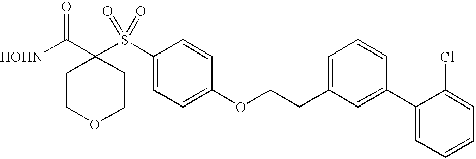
[HOHN]C(C1(S(C2=CC=C(OCCC3=CC=CC(C4=CC=CC=C4Cl)=C3)C=C2)(=O)=O)CCOCC1)=O
